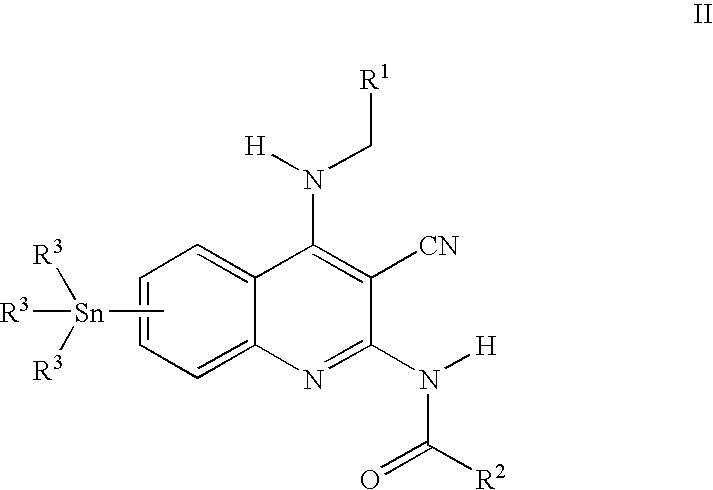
C1=C2C(=CC=C1)C(N([H])C[R1])=C([CN])C(N([H])C(=O)[R2])=N2.C[Sn]([R3])([R3])[R3]
